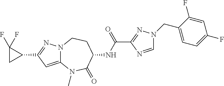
N12C(=CC(C3C(F)(F)C3)=N1)N(C)C(=O)C(NC(C1=NN(CC3=CC=C(F)C=C3F)C=N1)=O)CC2
